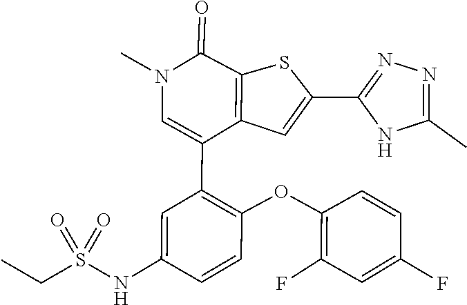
C1(F)=C(OC2=C(C3=CN(C)C(=O)C4=C3C=C(C3=NN=C(C)N3)S4)C=C(NS(CC)(=O)=O)C=C2)C=CC(F)=C1
